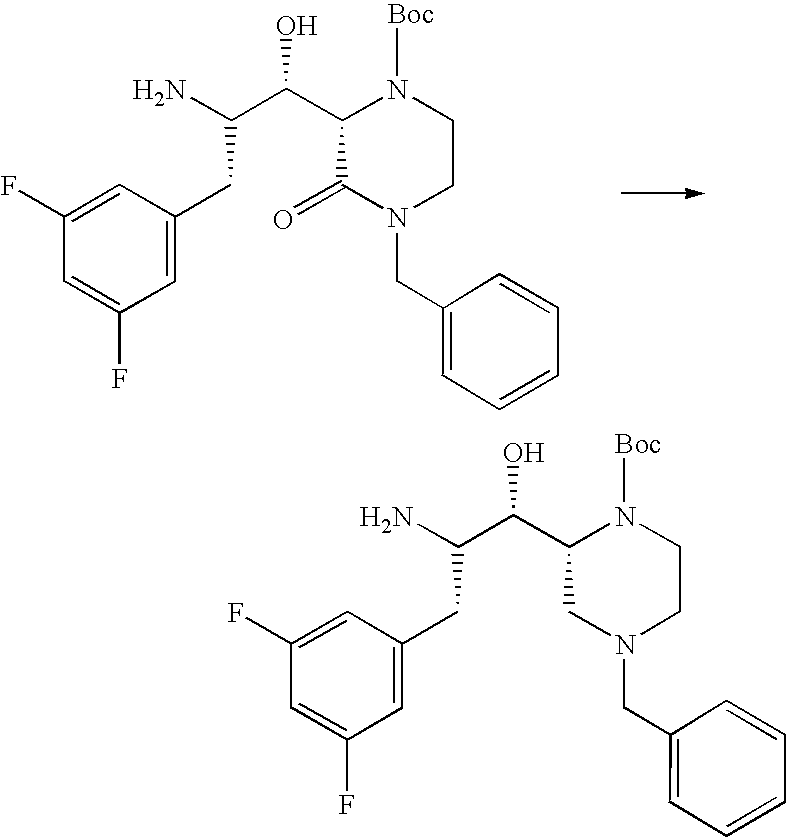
C1(C(C(N)CC2=CC(F)=CC(F)=C2)O)C(=O)N(CC2=CC=CC=C2)CCN1[Boc].C1(C(C(N)CC2=CC(F)=CC(F)=C2)O)CN(CC2=CC=CC=C2)CCN1[Boc]
